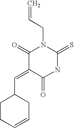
O=C1C(=CC2CCC=CC2)C(=O)N(CC=C)C(=S)N1
